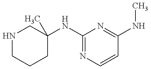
N1CCCC(NC2=NC=CC(NC)=N2)(C)C1
